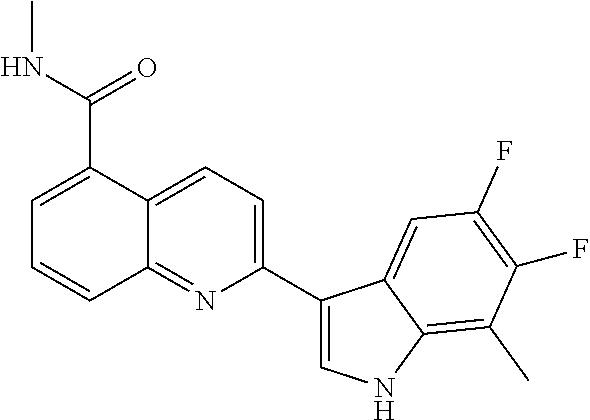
C12=NC(C3=CNC4=C(C)C(F)=C(F)C=C34)=CC=C1C(C(NC)=O)=CC=C2
